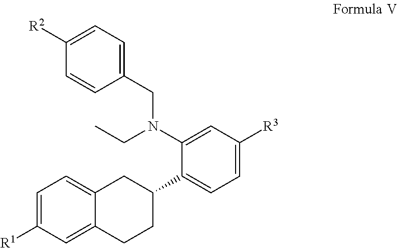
C1([R2])=CC=C(CN(CC)C2=CC([R3])=CC=C2C2CC3=CC=C([R1])C=C3CC2)C=C1
